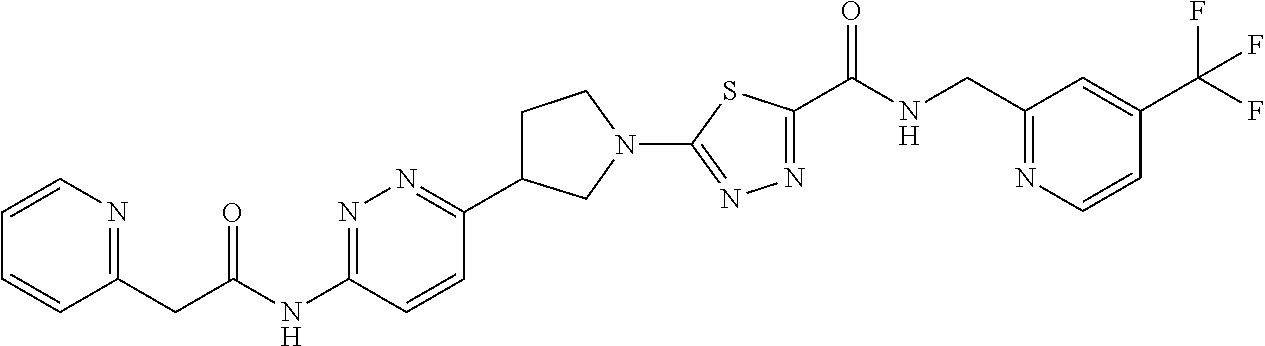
C1=CN=C(CC(NC2=NN=C(C3CCN(C4=NN=C(C(NCC5=NC=CC(C(F)(F)F)=C5)=O)S4)C3)C=C2)=O)C=C1
